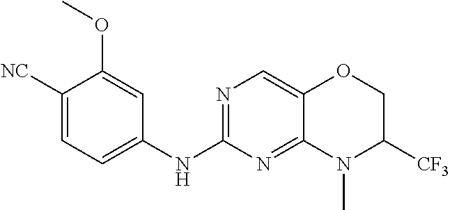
[NC]C1=CC=C(NC2=NC=C3C(=N2)N(C)C([CF3])CO3)C=C1OC
